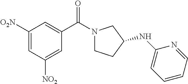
C1(C(N2CCC(NC3=CC=CC=N3)C2)=O)=CC([O2N])=CC([NO2])=C1
